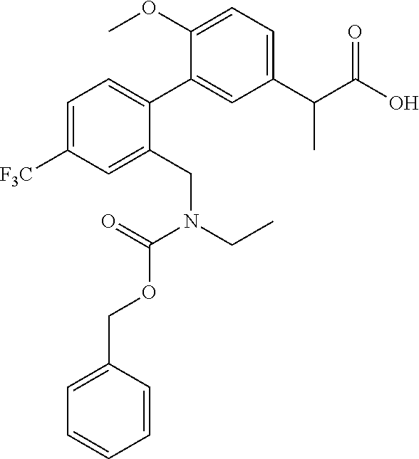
C1(C(C(O)=O)C)=CC=C(OC)C(C2=CC=C([F3C])C=C2CN(CC)C(=O)OCC2=CC=CC=C2)=C1
